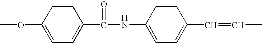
O(C1=CC=C(C(=O)NC2=CC=C(C=CC)C=C2)C=C1)C
